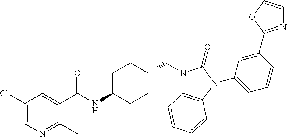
C1(Cl)=CN=C(C)C(C(NC2CCC(CN3C4=C(N(C5=CC=CC(C6=NC=CO6)=C5)C3=O)C=CC=C4)CC2)=O)=C1
